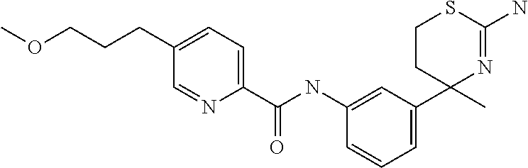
C1=CC=C(C2(C)N=C(N)SCC2)C=C1NC(C1=CC=C(CCCOC)C=N1)=O
